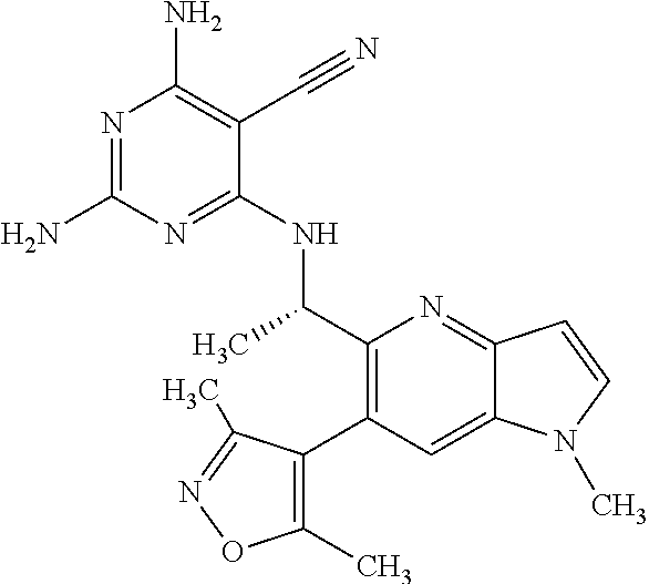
N1=C(N)N=C(NC(C2=C(C3=C(C)ON=C3C)C=C3C(=N2)C=CN3C)C)C(C#N)=C1N
